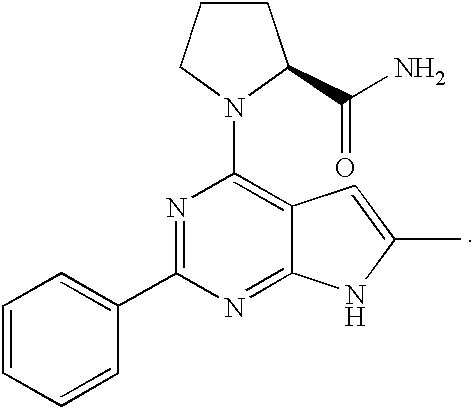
C1=CC=CC(C2=NC(N3CCCC3C(=O)N)=C3C(=N2)NC(C)=C3)=C1
